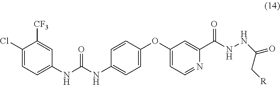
C1(Cl)=CC=C(NC(NC2=CC=C(OC3=CC=NC(C(NNC(=O)C[R])=O)=C3)C=C2)=O)C=C1[CF3]
